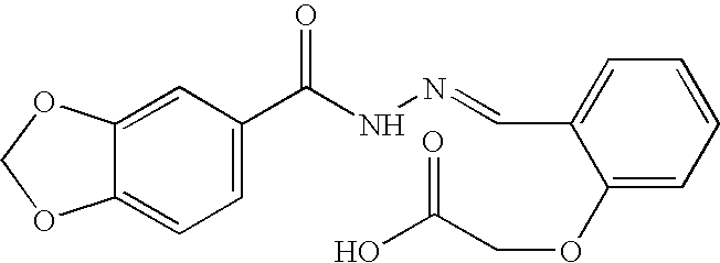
C1=C2C(=CC=C1C(NN=CC1=CC=CC=C1OCC(O)=O)=O)OCO2
